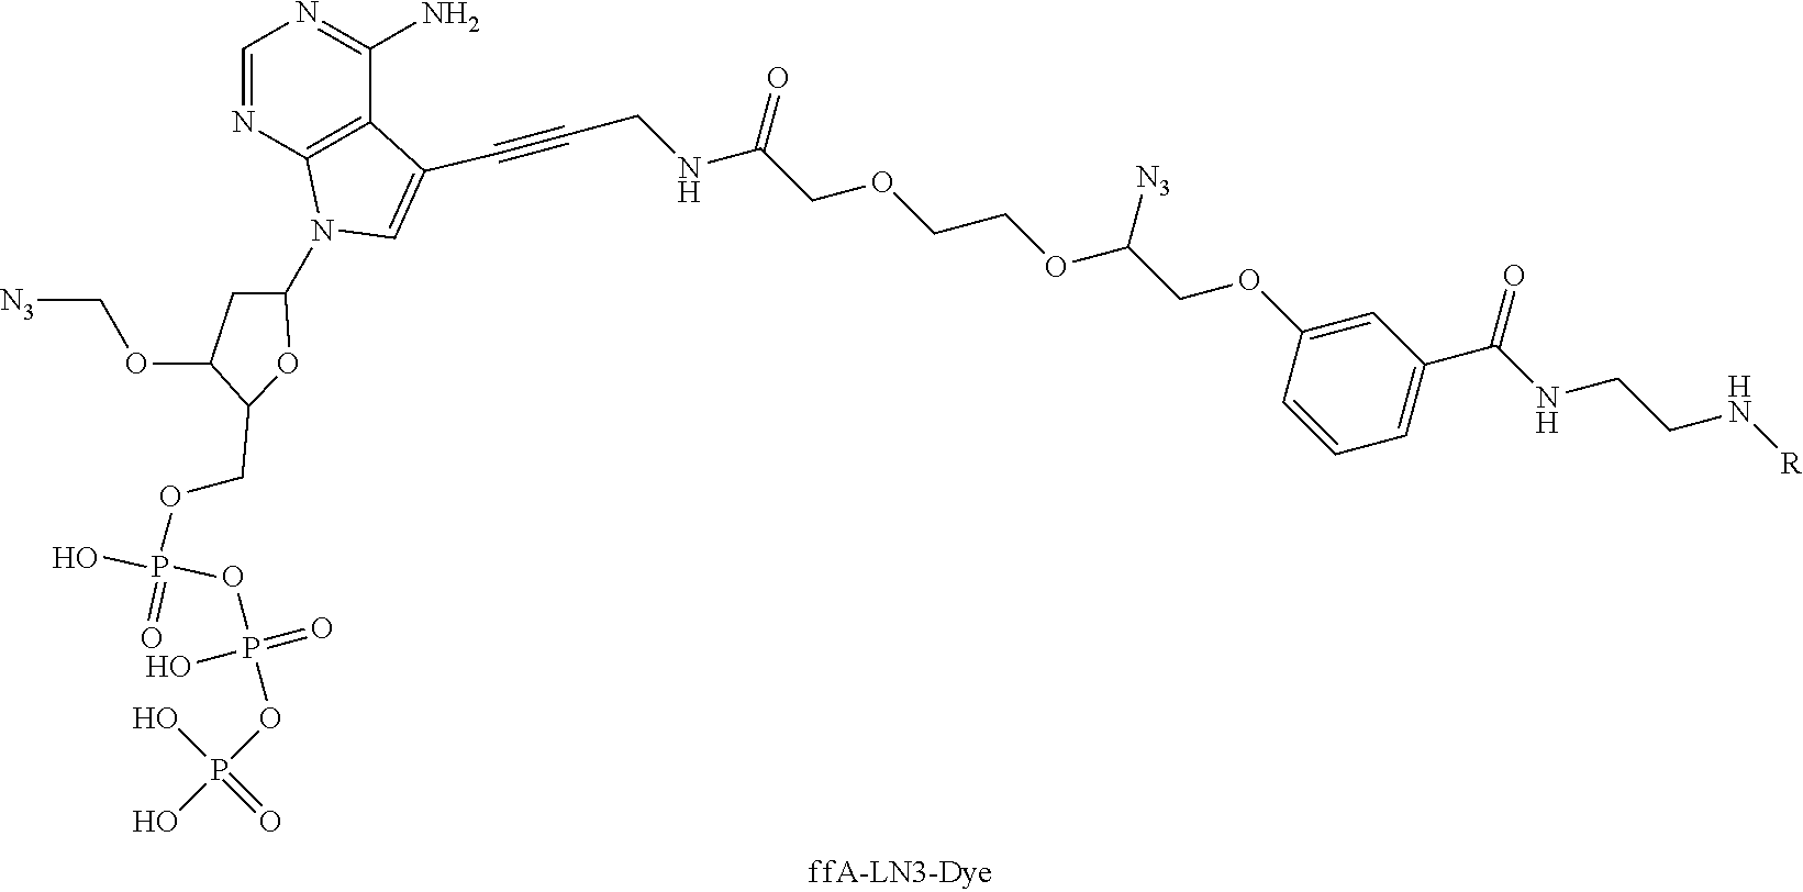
C1=NC2=C(C(N)=N1)C(C#CCNC(COCCOC(COC1=CC(C(NCCN[R])=O)=CC=C1)[N3])=O)=CN2C1CC(OC[N3])C(COP(=O)(O)OP(OP(O)(O)=O)(=O)O)O1
